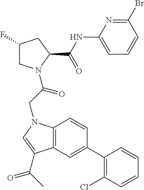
C1(C2=CC3=C(C=C2)N(CC(=O)N2CC(F)CC2C(NC2=CC=CC(Br)=N2)=O)C=C3C(C)=O)=C(Cl)C=CC=C1
